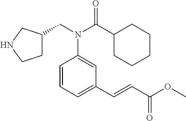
N(C1=CC(C=CC(OC)=O)=CC=C1)(C(C1CCCCC1)=O)CC1CCNC1
